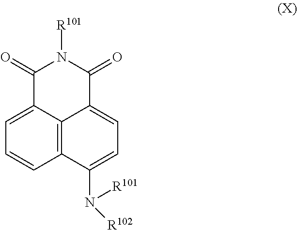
C1(=O)C2=CC=CC3=C2C(=CC=C3N([R102])[R101])C(=O)N1[R101]
